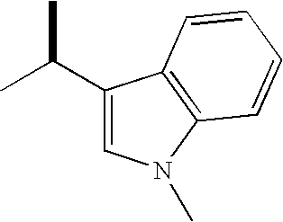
CC(C)C1=CN(C)C2=C1C=CC=C2
